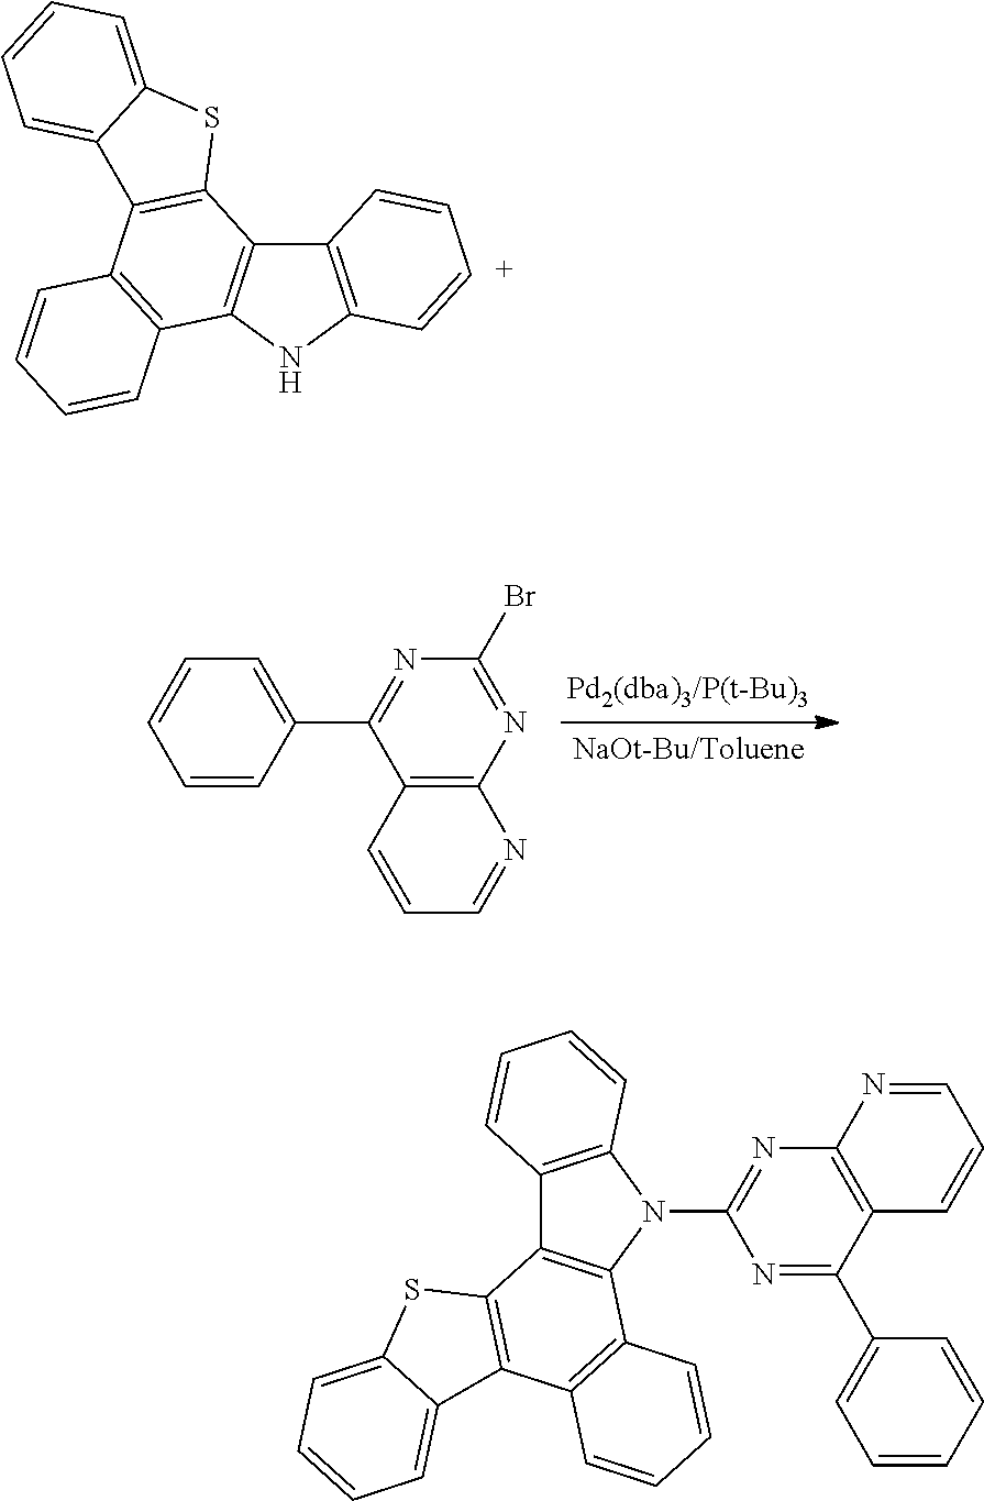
C1=C(C2=NC(Br)=NC3=C2C=CC=N3)C=CC=C1.C12=C(NC3=C1C1=C(C4=C3C=CC=C4)C3=CC=CC=C3S1)C=[C+]C=C2.C12=C(N(C3=NC4=C(C(C5=CC=CC=C5)=N3)C=CC=N4)C3=C1C1=C(C4=C3C=CC=C4)C3=CC=CC=C3S1)C=CC=C2
